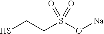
SCCS(O[Na])(=O)=O
